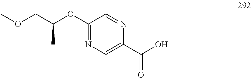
C1(OC(C)COC)=NC=C(C(O)=O)N=C1
